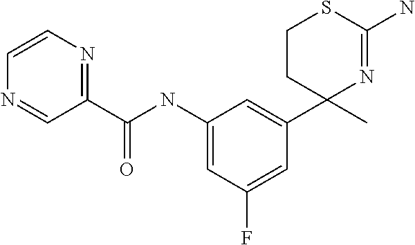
C1=C(F)C=C(NC(C2=NC=CN=C2)=O)C=C1C1(C)N=C(N)SCC1
